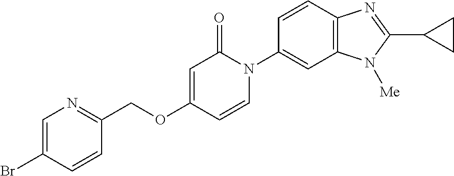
C(OC1=CC(=O)N(C2=CC3=C(C=C2)N=C(C2CC2)N3[Me])C=C1)C1=NC=C(Br)C=C1
